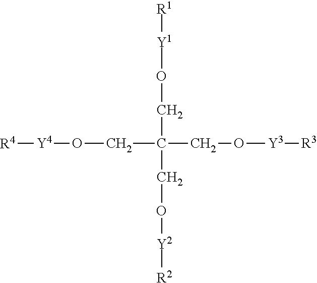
C(C(CO[Y3][R3])(CO[Y4][R4])CO[Y2][R2])O[Y1][R1]
